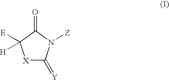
[X]1C(=[Y])N([Z])C(=O)C1([E])[H]
